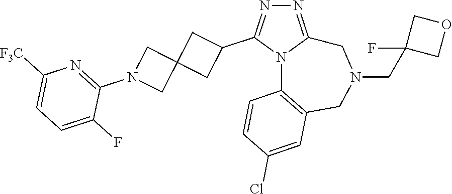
N1=C2N(C(C3CC4(C3)CN(C3=NC([F3C])=CC=C3F)C4)=N1)C1=C(CN(CC3(F)COC3)C2)C=C(Cl)C=C1
